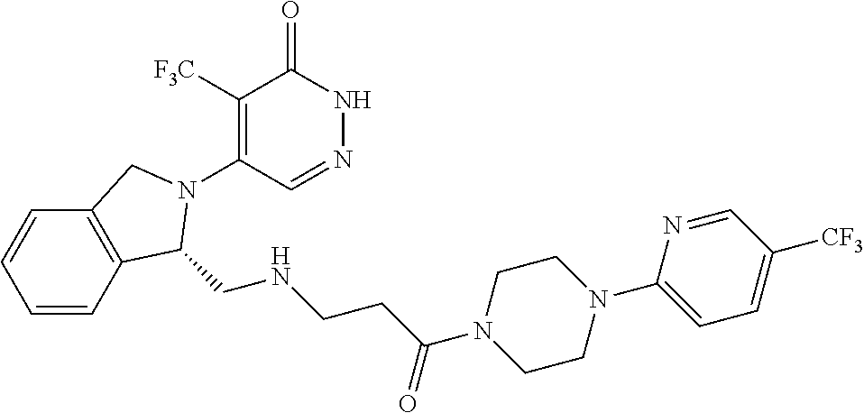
C1([F3C])=C(N2CC3=C(C2CNCCC(N2CCN(C4=CC=C([CF3])C=N4)CC2)=O)C=CC=C3)C=NNC1=O
